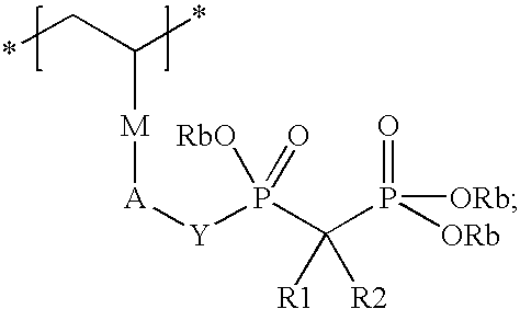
[A]([Y]P(C(P([ORb])(=O)[ORb])([R1])[R2])([RbO])=O)[M]C(C*)*
